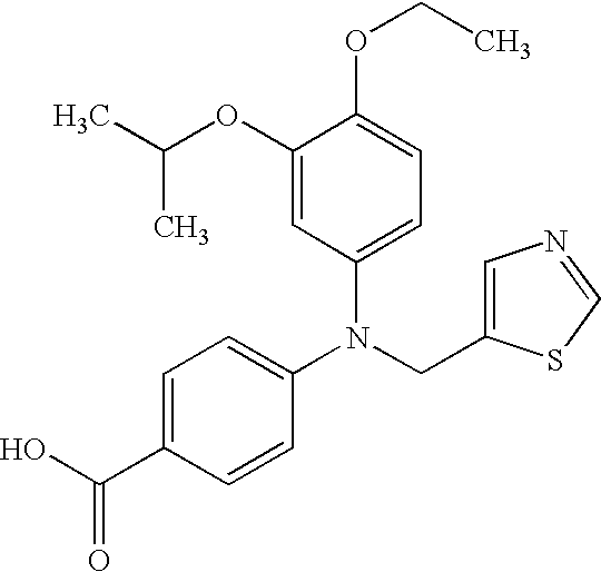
N(CC1=CN=CS1)(C1=CC=C(C(=O)O)C=C1)C1=CC=C(OCC)C(OC(C)C)=C1
